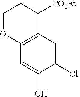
C1=C(O)C(Cl)=CC2=C1OCCC2[CO2Et]
